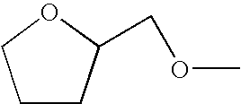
C1CC(COC)OC1
